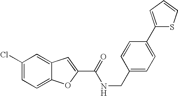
C1(Cl)=CC=C2C(=C1)C=C(C(=O)NCC1=CC=C(C3=CC=CS3)C=C1)O2
